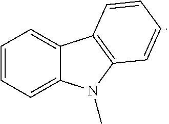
C1=CC=C2C(=C1)C1=C(N2C)C=CC=C1
